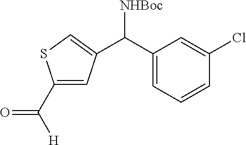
[H]C(C1=CC(C(C2=CC=CC(Cl)=C2)[NHBoc])=CS1)=O
